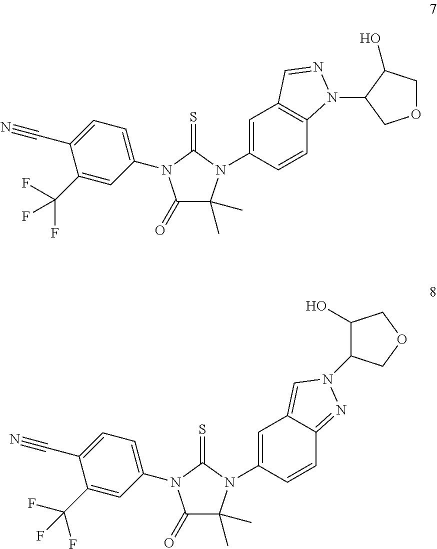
C1=C(N2C(=S)N(C3=CC=C(C#N)C(C(F)(F)F)=C3)C(=O)C2(C)C)C=CC2=C1C=NN2C1COCC1O.C1=C(N2C(=S)N(C3=CC=C(C#N)C(C(F)(F)F)=C3)C(=O)C2(C)C)C=CC2=NN(C3C(O)COC3)C=C12
